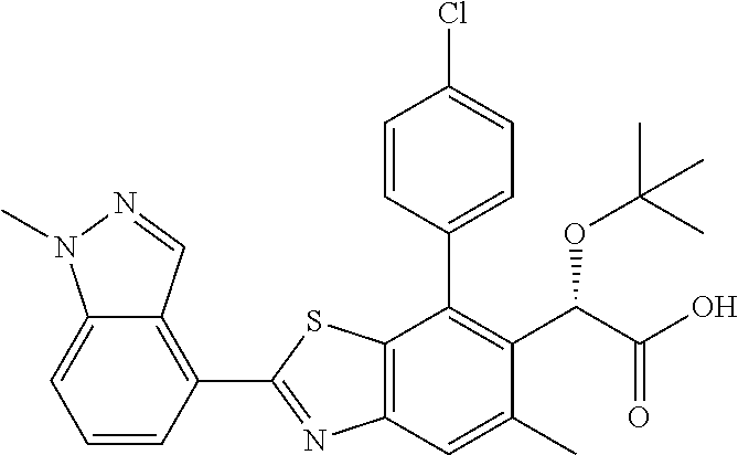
C1=CC(C2=C(C(OC(C)(C)C)C(=O)O)C(C)=CC3=C2SC(C2=C4C(=CC=C2)N(C)N=C4)=N3)=CC=C1Cl
